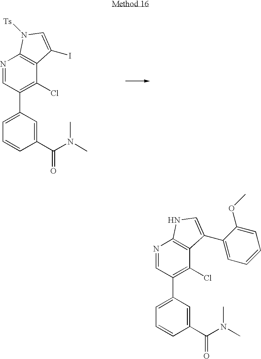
N1=CC(C2=CC=CC(C(N(C)C)=O)=C2)=C(Cl)C2=C1N([Ts])C=C2I.N1=CC(C2=CC=CC(C(N(C)C)=O)=C2)=C(Cl)C2=C1NC=C2C1=CC=CC=C1OC
